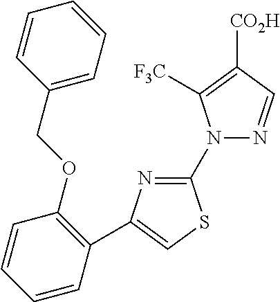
N1(C2=NC(C3=C(OCC4=CC=CC=C4)C=CC=C3)=CS2)N=CC([CO2H])=C1[F3C]
